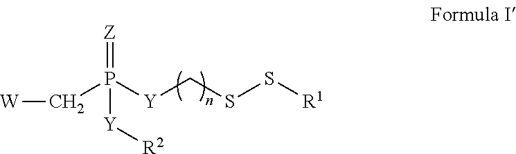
[W]CP([Y]CSS[R1])(=[Z])[Y][R2]
